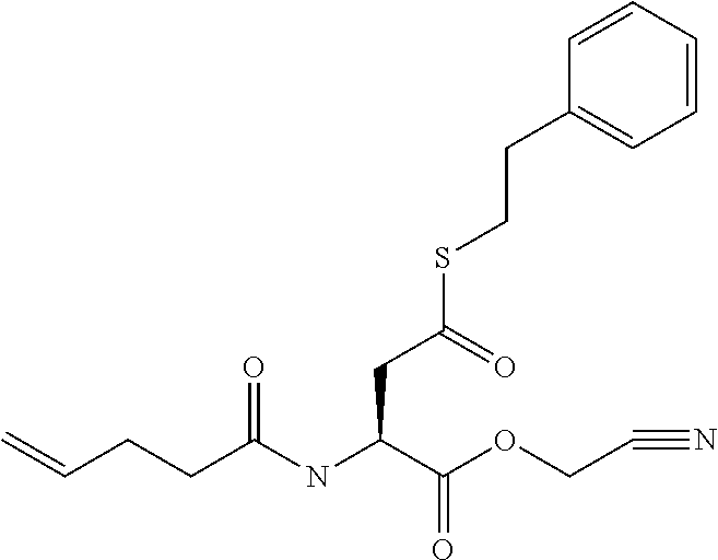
C=CCCC(NC(C(OCC#N)=O)CC(SCCC1=CC=CC=C1)=O)=O
